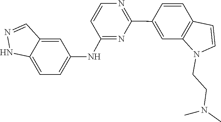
N1=C(NC2=CC=C3C(=C2)C=NN3)C=CN=C1C1=CC2=C(C=C1)C=CN2CCN(C)C
